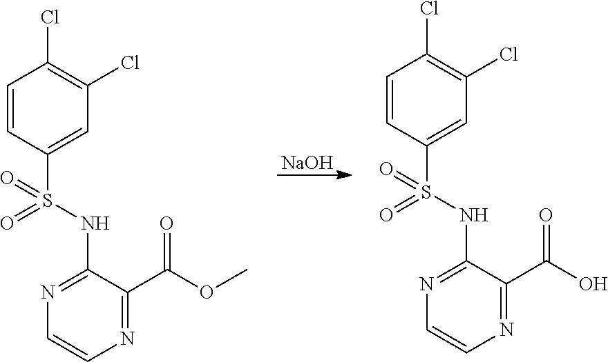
C1=CC(S(NC2=NC=CN=C2C(OC)=O)(=O)=O)=CC(Cl)=C1Cl.[NaOH].C1=CC(S(NC2=NC=CN=C2C(=O)O)(=O)=O)=CC(Cl)=C1Cl
